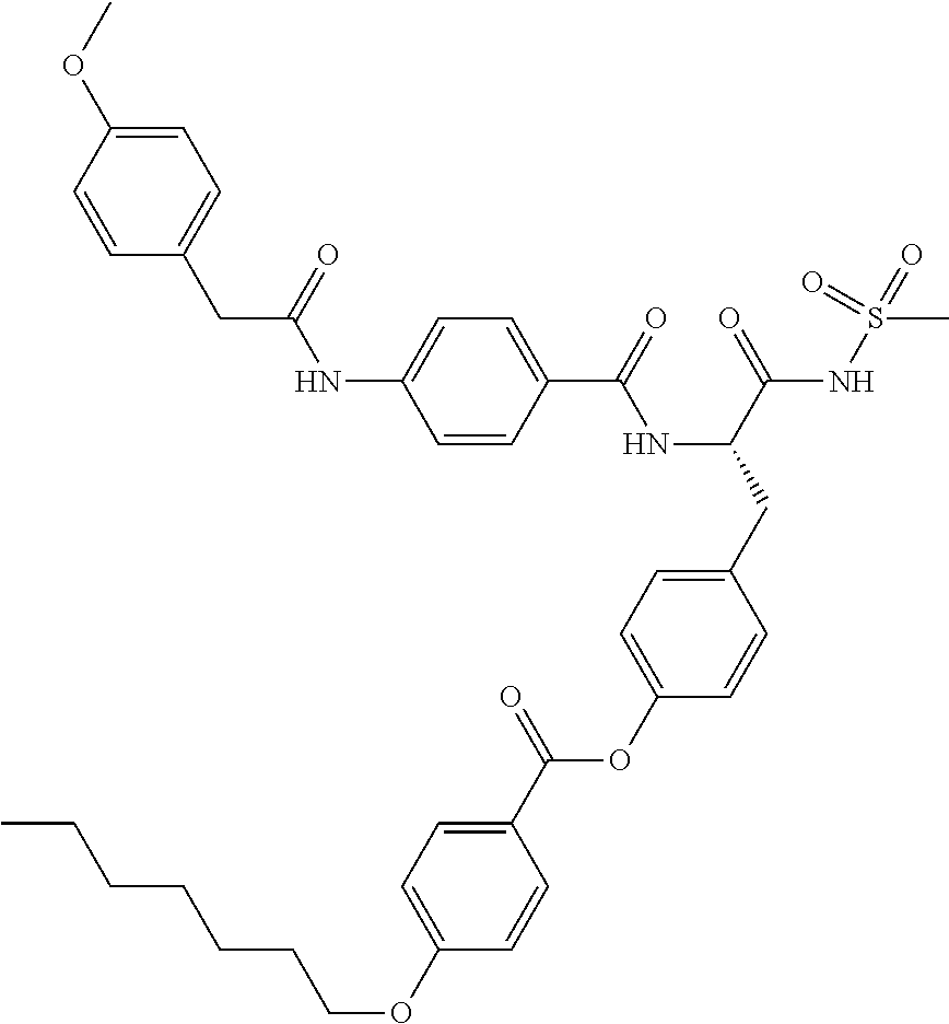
C1=CC(C(=O)NC(CC2=CC=C(OC(C3=CC=C(OCCCCCCC)C=C3)=O)C=C2)C(=O)NS(C)(=O)=O)=CC=C1NC(CC1=CC=C(OC)C=C1)=O
